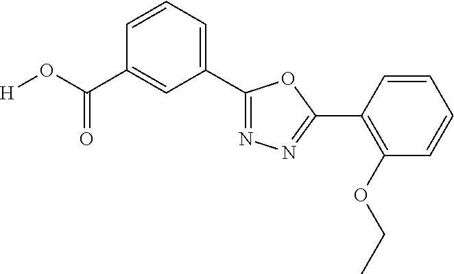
[H]OC(C1=CC(C2=NN=C(C3=C(OCC)C=CC=C3)O2)=CC=C1)=O
